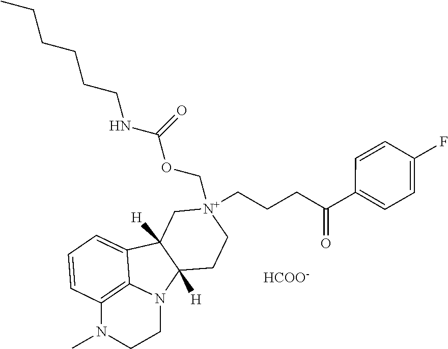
[HCOO-].C1=CC(F)=CC=C1C(=O)CCC[N+]1(COC(NCCCCCC)=O)CC2([H])C3=CC=CC4=C3N(C2([H])CC1)CCN4C
